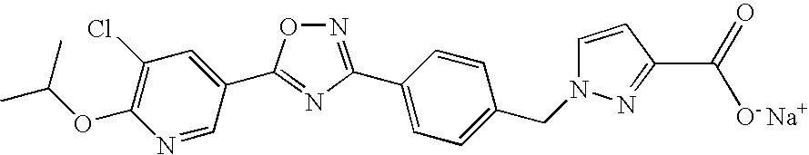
N1=C(C2=CC=C(CN3C=CC(C(=O)[O- Na+])=N3)C=C2)N=C(C2=CC(Cl)=C(OC(C)C)N=C2)O1
